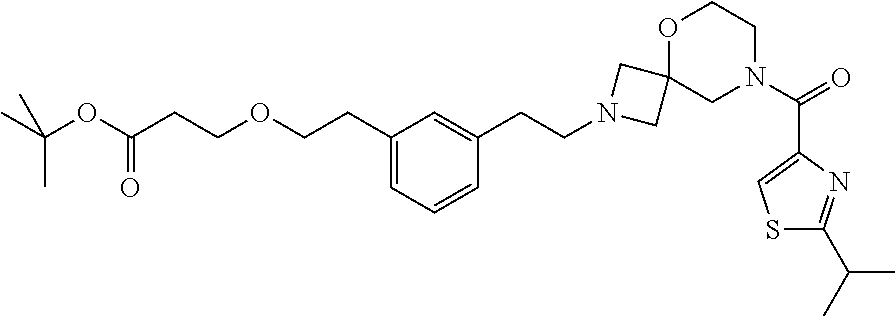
C1(CCOCCC(OC(C)(C)C)=O)=CC=CC(CCN2CC3(C2)CN(C(=O)C2=CSC(C(C)C)=N2)CCO3)=C1
